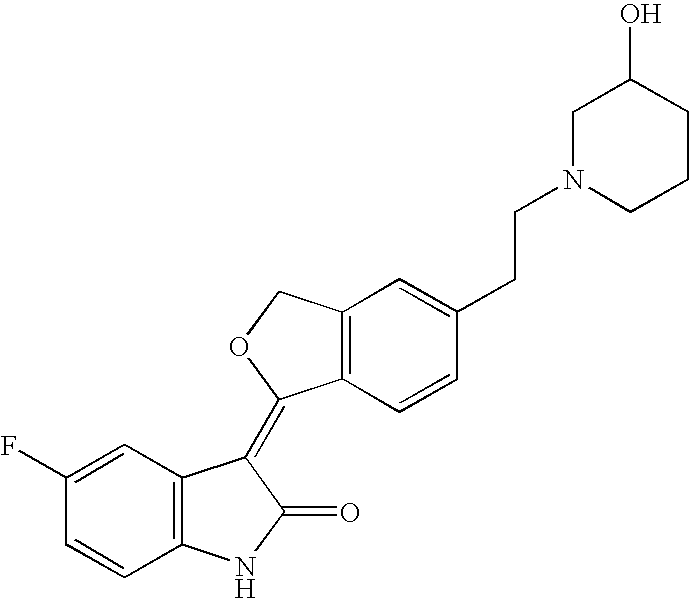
C1=C(F)C=CC2=C1C(=C1C3=C(CO1)C=C(CCN1CCCC(O)C1)C=C3)C(=O)N2
